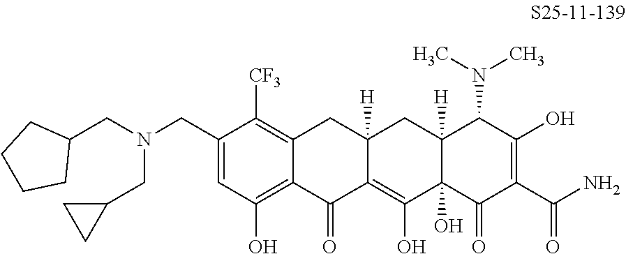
C1(CN(CC2CCCC2)CC2CC2)=CC(O)=C2C(=C1[CF3])CC1([H])C(=C(O)C3(O)C([H])(C1)C(N(C)C)C(O)=C(C(N)=O)C3=O)C2=O
